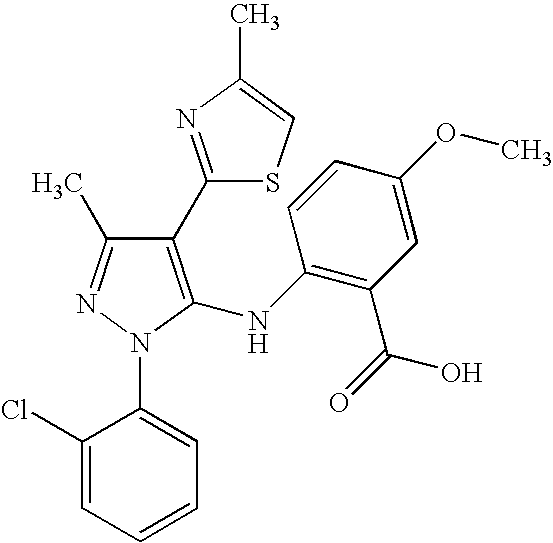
C1(C2=NC(C)=CS2)=C(NC2=C(C(=O)O)C=C(OC)C=C2)N(C2=CC=CC=C2Cl)N=C1C
